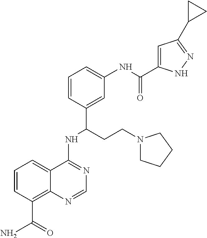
C1=CC(C(N)=O)=C2C(=C1)C(NC(C1=CC(NC(=O)C3=CC(C4CC4)=NN3)=CC=C1)CCN1CCCC1)=NC=N2
